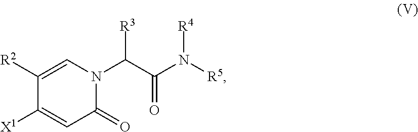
[R3]C(N1C=C([R2])C([X1])=CC1=O)C(N([R5])[R4])=O
